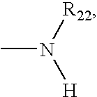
N([R22])([H])C
